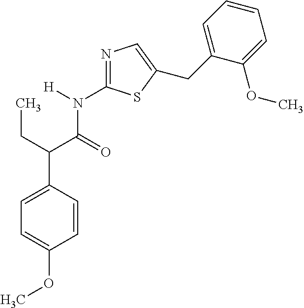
C(C1=CC=C(OC)C=C1)(C(=O)N(C1=NC=C(CC2=CC=CC=C2OC)S1)[H])CC
